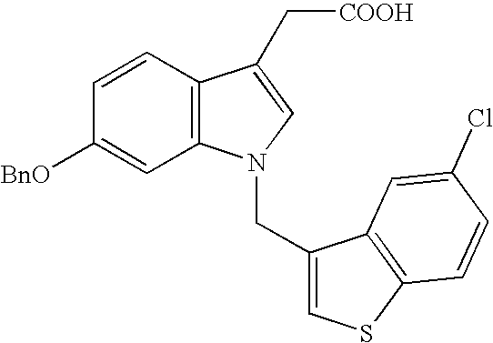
C1([BnO])=CC2=C(C=C1)C(C[COOH])=CN2CC1=CSC2=C1C=C(Cl)C=C2
